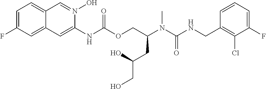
C1=CC(CNC(N(C(COC(NC2=CC3=CC(F)=CC=C3C=N2O)=O)CC(O)CO)C)=O)=C(Cl)C(F)=C1
